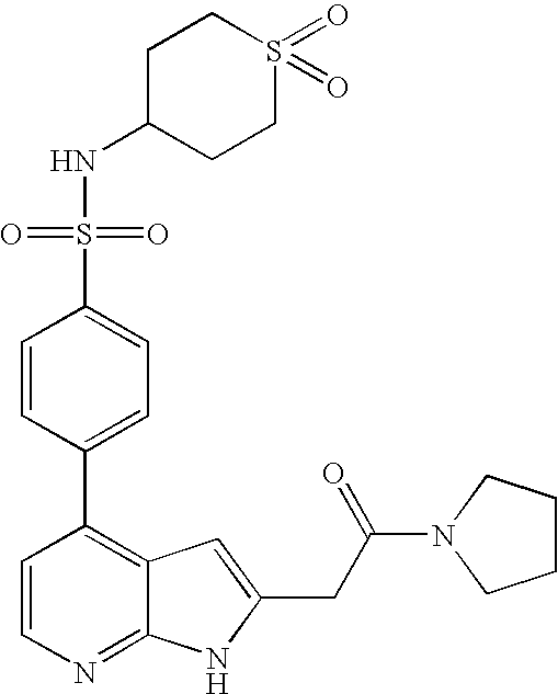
C1=CN=C2C(=C1C1=CC=C(S(=O)(NC3CCS(=O)(=O)CC3)=O)C=C1)C=C(CC(N1CCCC1)=O)N2
